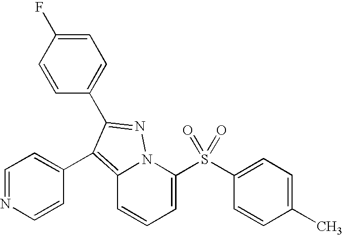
C1=NC=CC(C2=C3C=CC=C(S(C4=CC=C(C)C=C4)(=O)=O)N3N=C2C2=CC=C(F)C=C2)=C1
